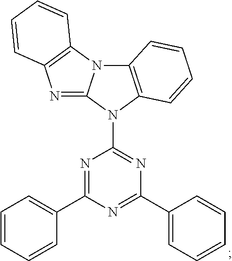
C12=C(N(C3=NC(C4=CC=CC=C4)=NC(C4=CC=CC=C4)=N3)C3=NC4=C(N13)C=CC=C4)C=CC=C2
